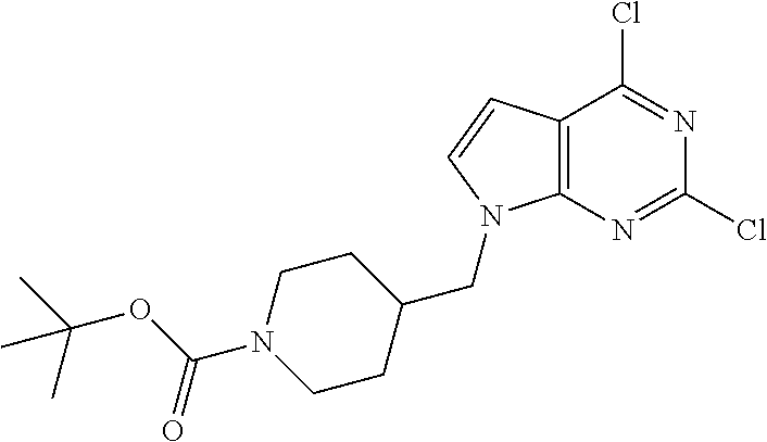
C12=C(N=C(Cl)N=C1Cl)N(CC1CCN(C(OC(C)(C)C)=O)CC1)C=C2
